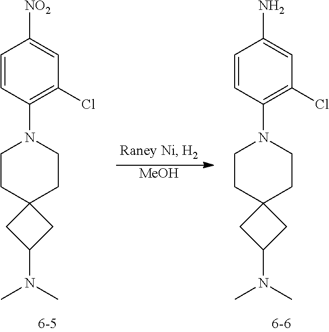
C1=CC(N2CCC3(CC(N(C)C)C3)CC2)=C(Cl)C=C1N.[MeOH].C1=CC(N2CCC3(CC(N(C)C)C3)CC2)=C(Cl)C=C1[NO2]
